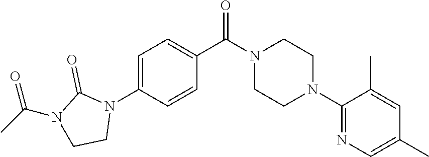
C1=C(N2C(=O)N(C(C)=O)CC2)C=CC(C(N2CCN(C3=NC=C(C)C=C3C)CC2)=O)=C1
